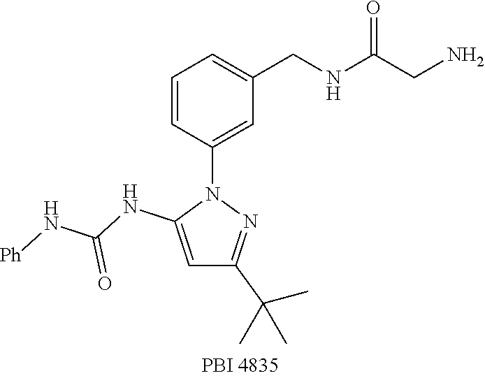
C1=CC(N2C(NC(N[Ph])=O)=CC(C(C)(C)C)=N2)=CC(CNC(CN)=O)=C1
